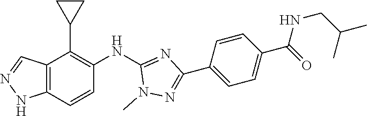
C12=C(C=CC(NC3=NC(C4=CC=C(C(NCC(C)C)=O)C=C4)=NN3C)=C1C1CC1)NN=C2
